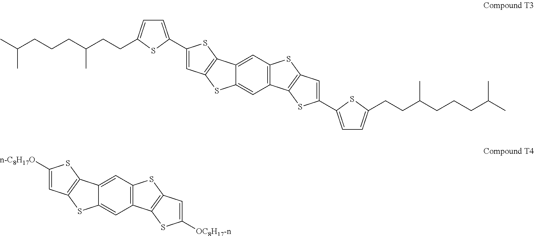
C12=CC3=C(C=C1SC1=C2SC(C2=CC=C(CCC(CCCC(C)C)C)S2)=C1)C1=C(S3)C=C(C2=CC=C(CCC(CCCC(C)C)C)S2)S1.C12=CC3=C(C=C1SC1=C2SC([n-C8H17O])=C1)C1=C(S3)C=C([OC8H17-n])S1
